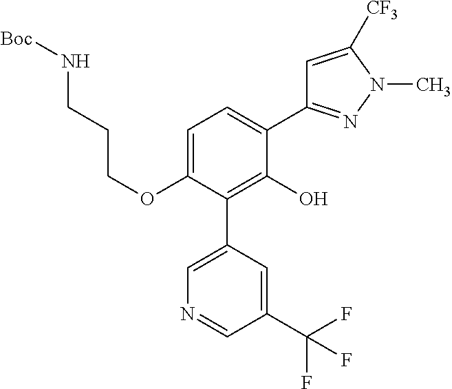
C1(OCCCN[Boc])=CC=C(C2=NN(C)C([CF3])=C2)C(O)=C1C1=CN=CC(C(F)(F)F)=C1
